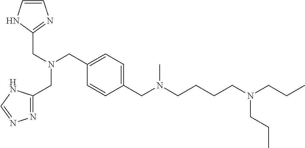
C1=C(CN(CCCCN(CCC)CCC)C)C=CC(CN(CC2=NN=CN2)CC2=NC=CN2)=C1
